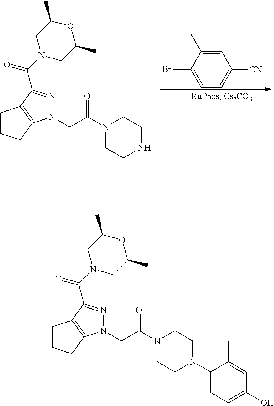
C1CCC2=C1C(C(N1CC(C)OC(C)C1)=O)=NN2CC(N1CCNCC1)=O.C1=C(Br)C(C)=CC([CN])=C1.C1CCC2=C1C(C(N1CC(C)OC(C)C1)=O)=NN2CC(N1CCN(C2=CC=C(O)C=C2C)CC1)=O
